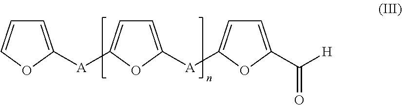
C1=C([A]C2=CC=C([A]C3=CC=C(C([H])=O)O3)O2)OC=C1
